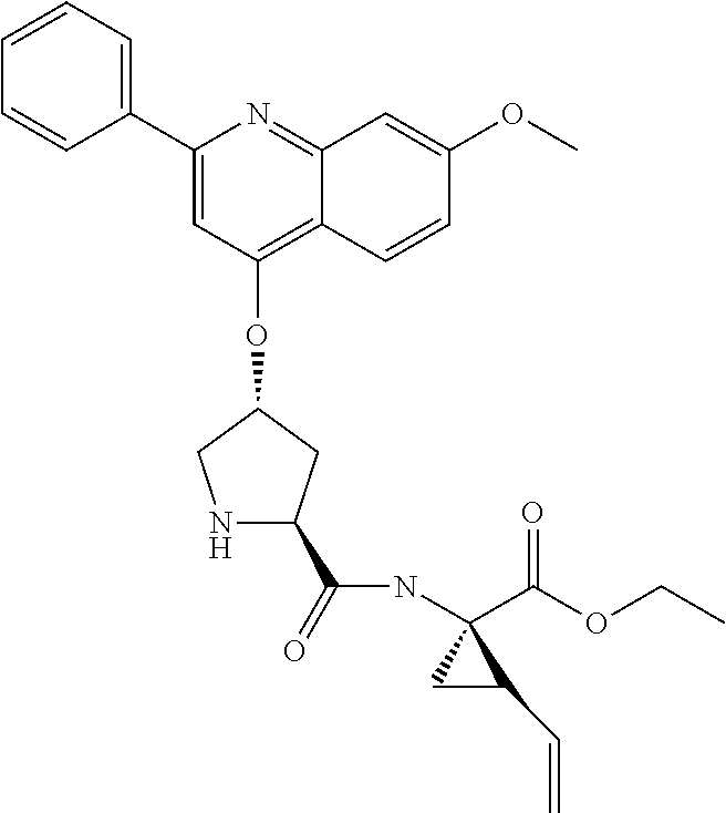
C1=CC=C(C2=CC(OC3CNC(C(=O)NC4(C(OCC)=O)CC4C=C)C3)=C3C(=N2)C=C(OC)C=C3)C=C1
